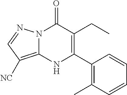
C1(CC)=C(C2=C(C)C=CC=C2)NC2=C([NC])C=NN2C1=O
